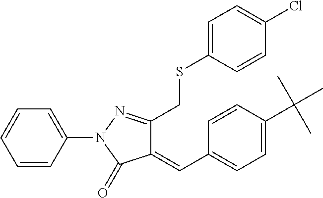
C1=CC(N2C(=O)C(=CC3=CC=C(C(C)(C)C)C=C3)C(CSC3=CC=C(Cl)C=C3)=N2)=CC=C1
